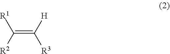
C(=C([H])[R3])([R1])[R2]
